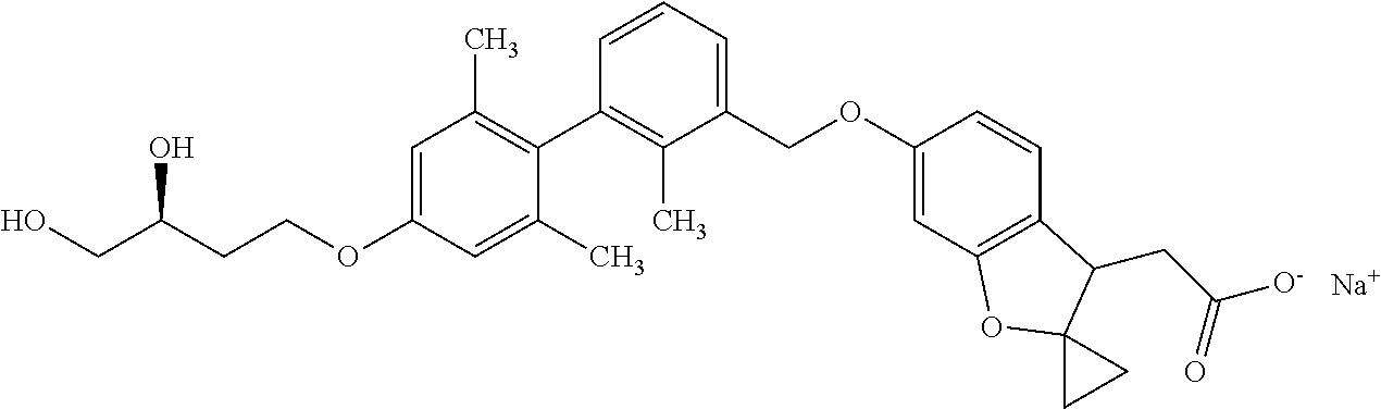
C1=C(OCCC(CO)O)C=C(C)C(C2=C(C)C(COC3=CC4=C(C=C3)C(CC([O-])=O)C3(O4)CC3)=CC=C2)=C1C.[Na]
